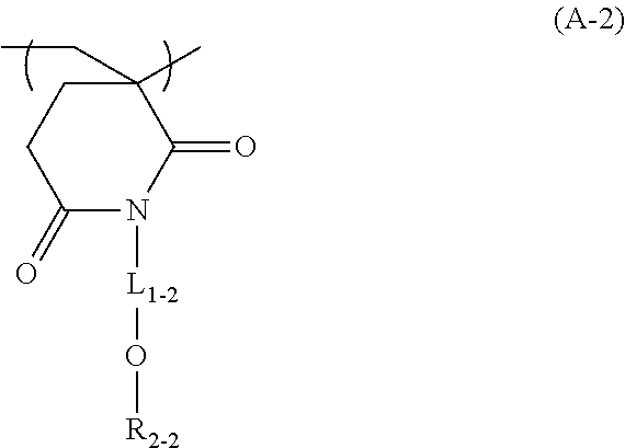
C1CC(=O)N([L1-2]O[R2-2])C(=O)C1(CC)C
